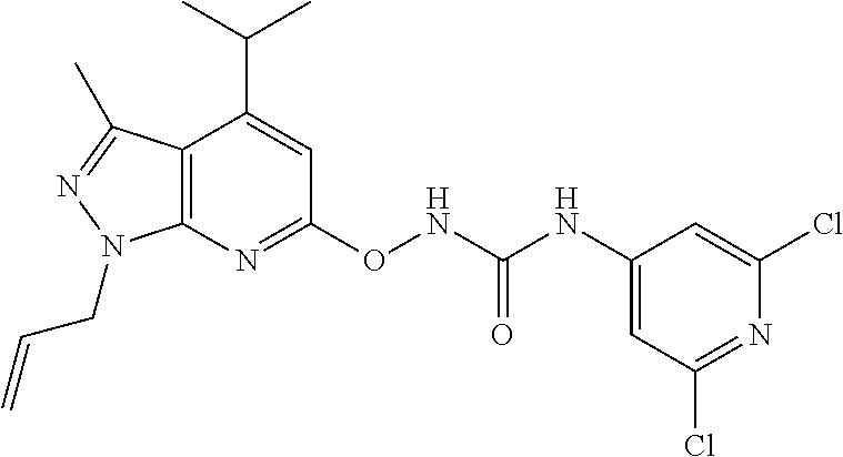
C12=C(N=C(ONC(NC3=CC(Cl)=NC(Cl)=C3)=O)C=C1C(C)C)N(CC=C)N=C2C
